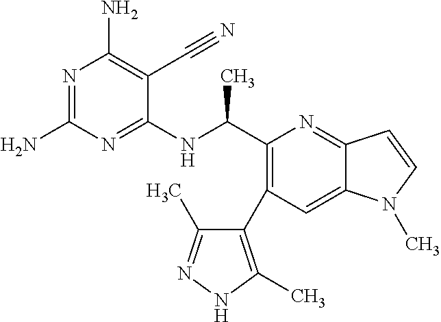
N1=C(N)N=C(NC(C2=C(C3=C(C)NN=C3C)C=C3C(=N2)C=CN3C)C)C(C#N)=C1N
